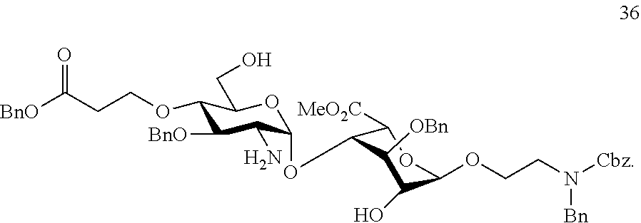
C1(OCCC([BnO])=O)C([BnO])C(N)C(OC2C([MeO2C])OC(OCCN([Bn])[Cbz])C(O)C2[OBn])OC1CO
